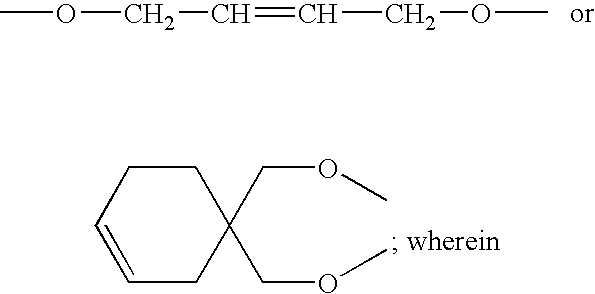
C1=CCCC(COC)(COC)C1.COCC=CCOC
